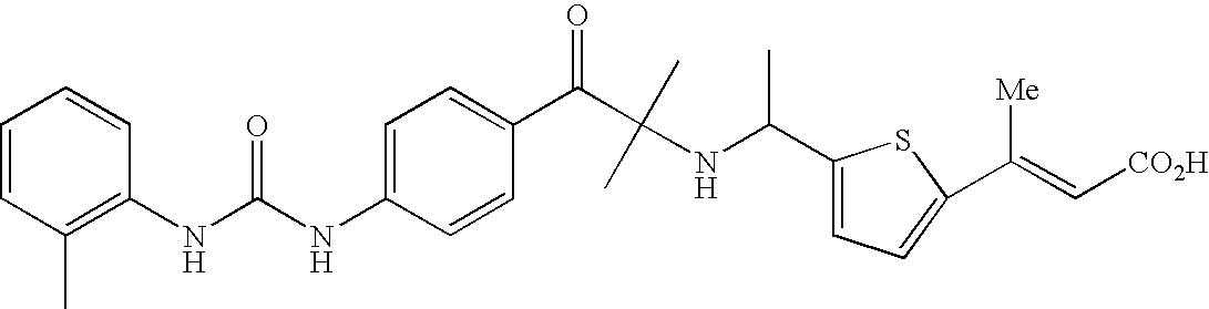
C1(NC(NC2=C(C)C=CC=C2)=O)=CC=C(C(=O)C(C)(C)NC(C)C2=CC=C(C(=C[CO2H])[Me])S2)C=C1
